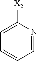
C1=NC([X2])=CC=C1
